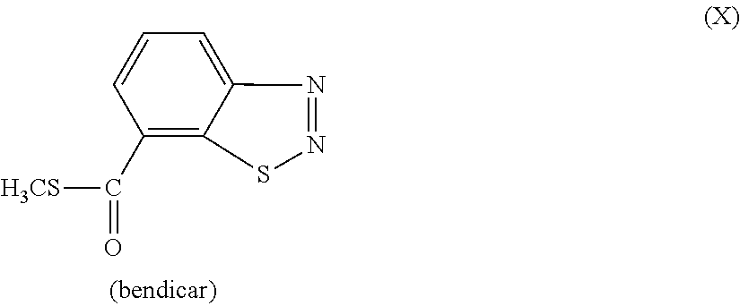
C1=CC(C(=O)[H3CS])=C2C(=C1)N=NS2
